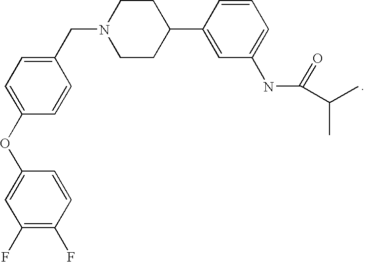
C(N1CCC(C2=CC(NC(C(C)C)=O)=CC=C2)CC1)C1=CC=C(OC2=CC(F)=C(F)C=C2)C=C1
